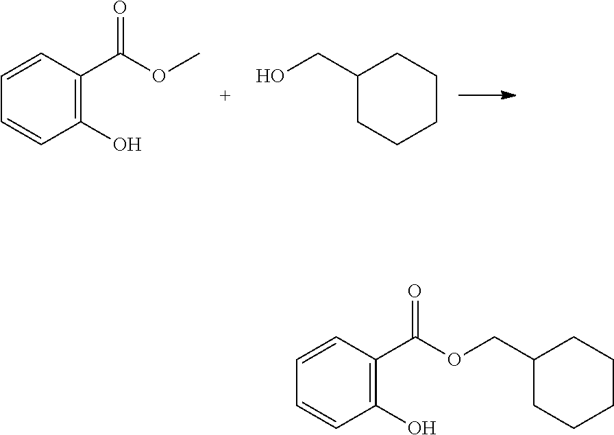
C1=CC(C(OC)=O)=C(O)C=C1.C1(CO)CCCCC1.C1=CC(C(OCC2CCCCC2)=O)=C(O)C=C1
